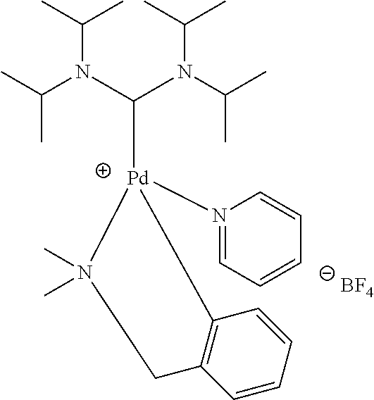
N(C(N(C(C)C)C(C)C)[Pd]1(N2=CC=CC=C2)C2=C(C=CC=C2)CN1(C)C)(C(C)C)C(C)C.[BF4]
